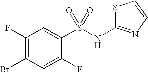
S1C(NS(C2=CC(F)=C(Br)C=C2F)(=O)=O)=NC=C1
